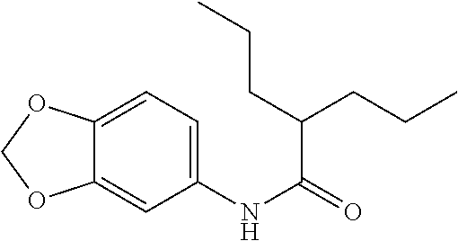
C12=CC=C(NC(=O)C(CCC)CCC)C=C1OCO2
